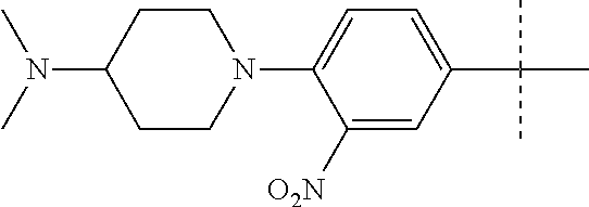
C1(C(C)(C)C)=CC=C(N2CCC(N(C)C)CC2)C([O2N])=C1
